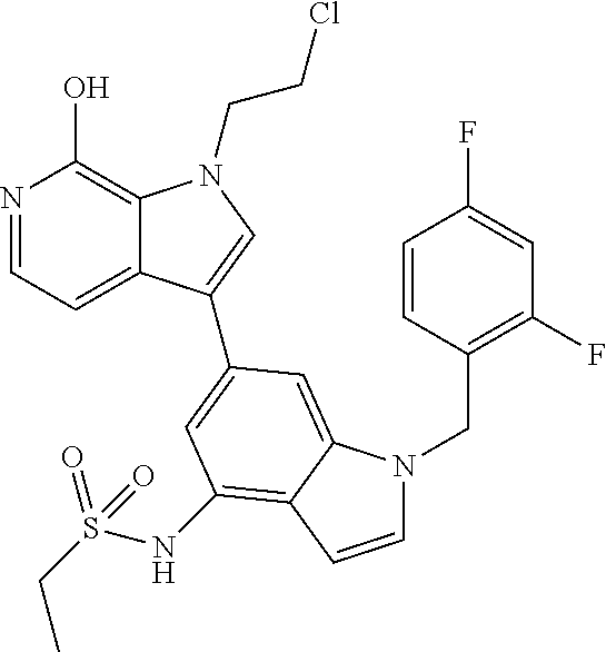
N1=CC=C2C(=C1O)N(CCCl)C=C2C1=CC(NS(CC)(=O)=O)=C2C(=C1)N(CC1=C(F)C=C(F)C=C1)C=C2
